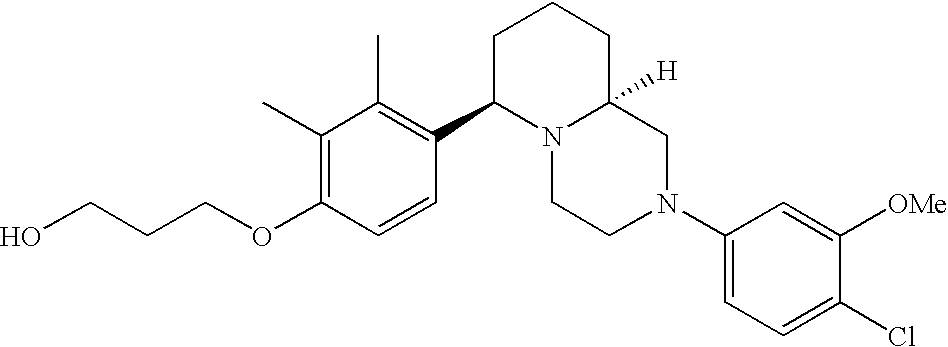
C1(C)=C(OCCCO)C=CC(C2N3C([H])(CCC2)CN(C2=CC=C(Cl)C([OMe])=C2)CC3)=C1C
